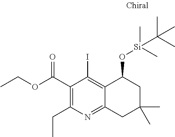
C1(C(OCC)=O)=C(CC)N=C2C(=C1I)C(O[Si](C(C)(C)C)(C)C)CC(C)(C)C2
